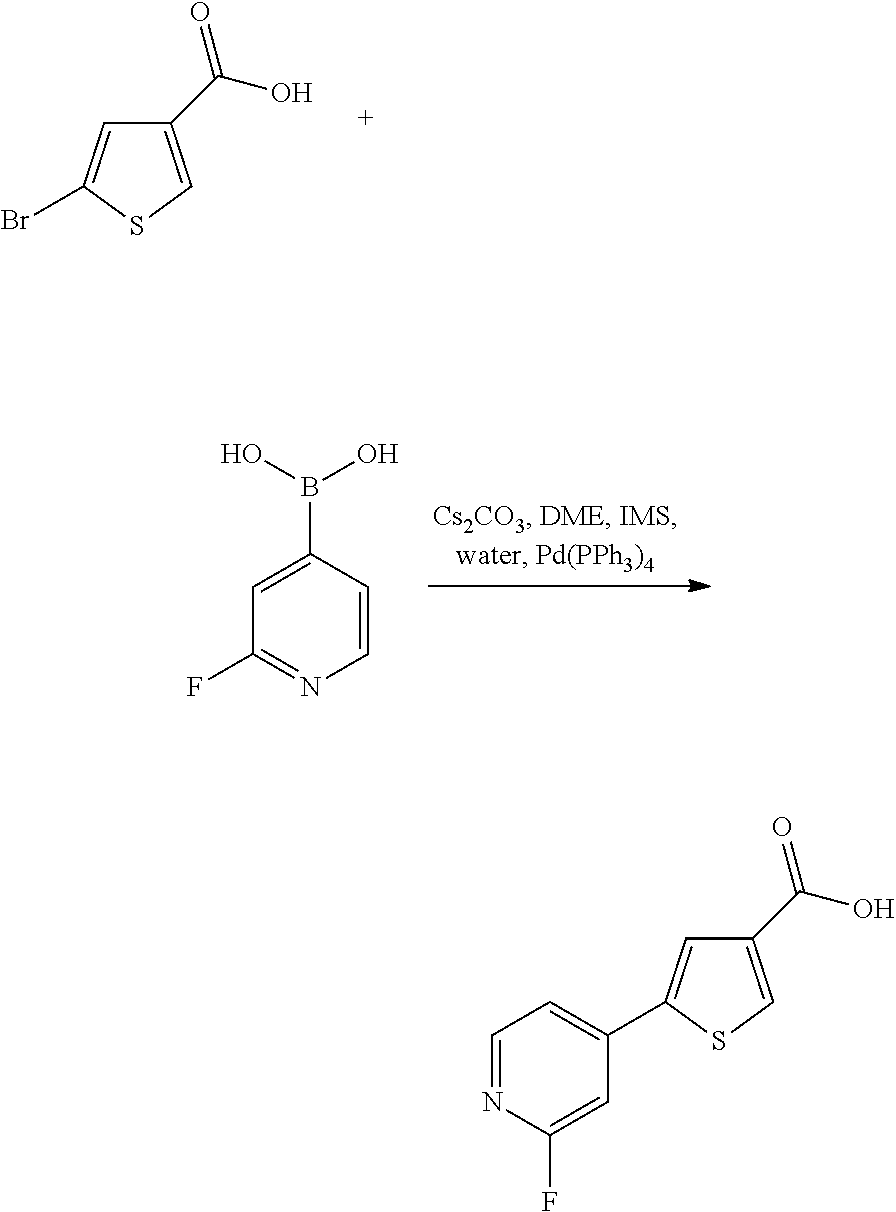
BrC1=CC(C(O)=O)=CS1.C1=C(B(O)O)C=CN=C1F.C1=NC(F)=CC(C2=CC(C(O)=O)=CS2)=C1
